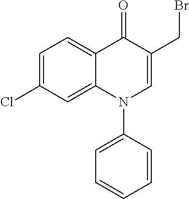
C12=CC(Cl)=CC=C1C(=O)C(CBr)=CN2C1=CC=CC=C1
